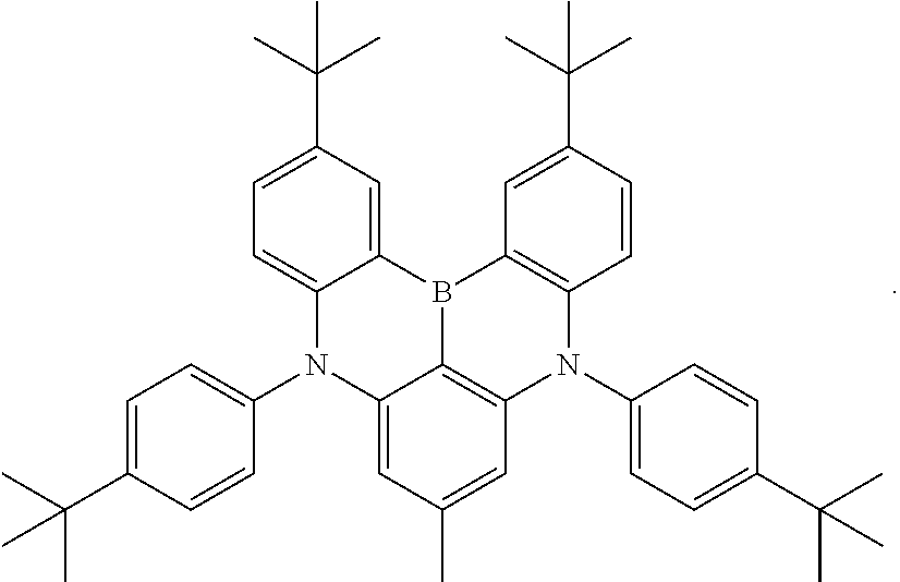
C12=CC=C(C(C)(C)C)C=C1B1C3=C(N(C4=CC=C(C(C)(C)C)C=C4)C4=C1C=C(C(C)(C)C)C=C4)C=C(C)C=C3N2C1=CC=C(C(C)(C)C)C=C1
